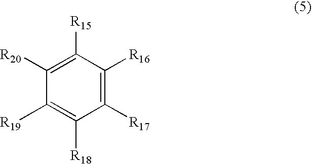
C1([R17])=C([R16])C([R15])=C([R20])C([R19])=C1[R18]
